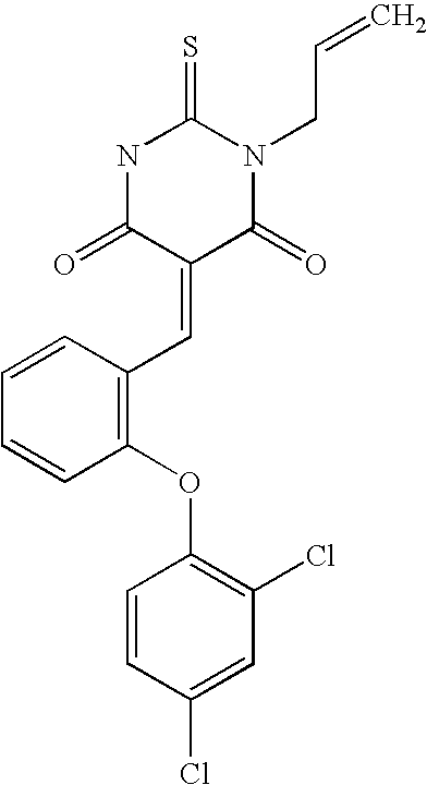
S=C1NC(=O)C(=CC2=C(OC3=C(Cl)C=C(Cl)C=C3)C=CC=C2)C(=O)N1CC=C
